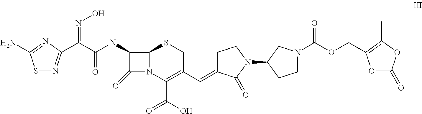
C1(NC(C(=NO)C2=NSC(N)=N2)=O)C(=O)N2C1SCC(C=C1CCN(C3CCN(C(OCC4=C(C)OC(=O)O4)=O)C3)C1=O)=C2C(=O)O
